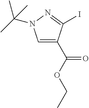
C1=C(C(OCC)=O)C(I)=NN1C(C)(C)C
